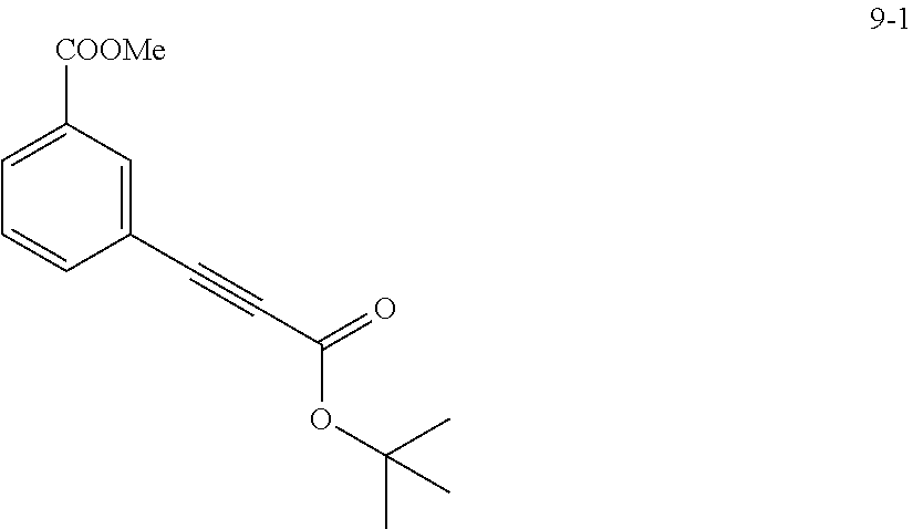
C1(C#CC(OC(C)(C)C)=O)=CC([COOMe])=CC=C1
